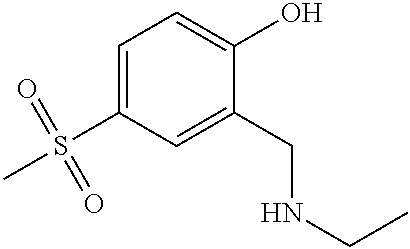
C1=C(S(C)(=O)=O)C=C(CNCC)C(O)=C1
